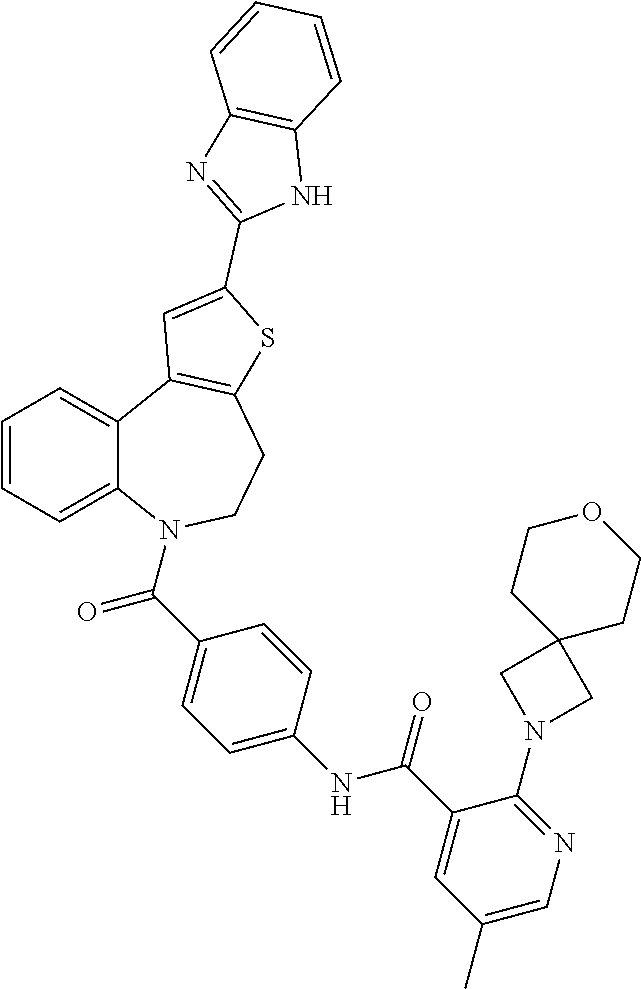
C1=CC=C2C(=C1)C1=C(CCN2C(C2=CC=C(NC(=O)C3=CC(C)=CN=C3N3CC4(C3)CCOCC4)C=C2)=O)SC(C2=NC3=C(N2)C=CC=C3)=C1
